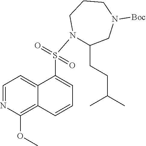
C1=NC(OC)=C2C(=C1)C(S(N1C(CCC(C)C)CN([Boc])CCC1)(=O)=O)=CC=C2
